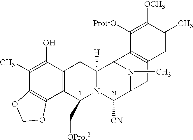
C1(C)=C(O)C2=C(C3=C1OCO3)C(C[OProt2])N1C([H])(C2)C2N(C)C(C1[CN])CC1=C2C([Prot1O])=C([OCH3])C(C)=C1
